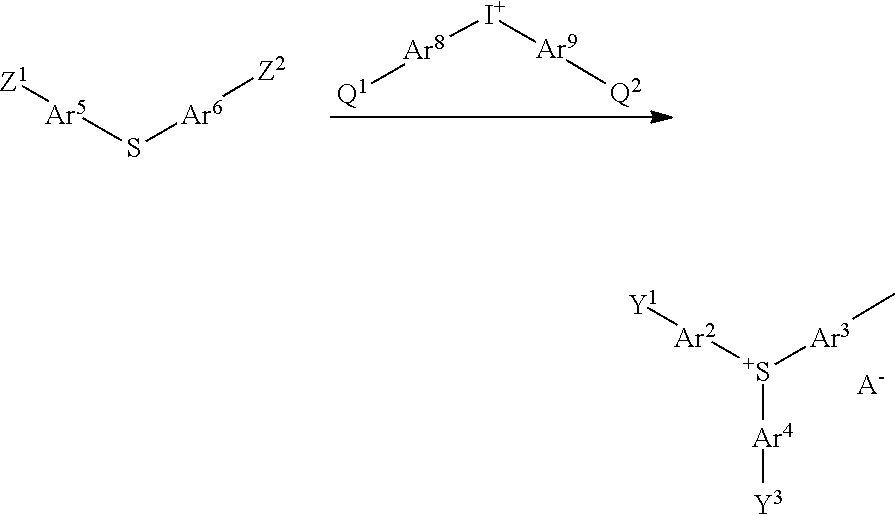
[I+]([Ar9][Q2])[Ar8][Q1].S([Ar6][Z2])[Ar5][Z1].[S+]([Ar3]C)([Ar2][Y1])[Ar4][Y3].[A-]
